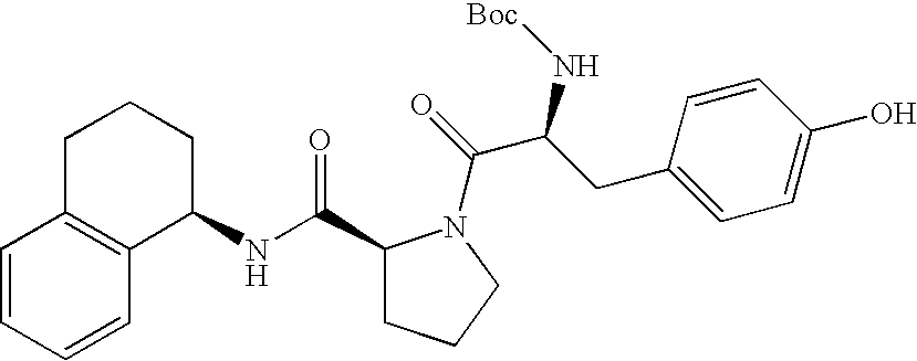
C1=CC=CC2=C1CCCC2NC(C1CCCN1C(=O)C(CC1=CC=C(O)C=C1)N[Boc])=O
